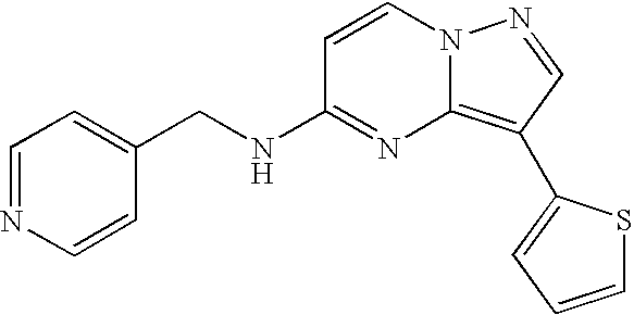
C1(CNC2=NC3=C(C4=CC=CS4)C=NN3C=C2)=CC=NC=C1
